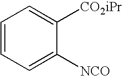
C1=CC=C([NCO])C([CO2iPr])=C1
